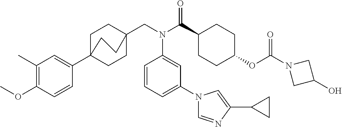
C1(C)=C(OC)C=CC(C23CCC(CN(C(C4CCC(OC(N5CC(O)C5)=O)CC4)=O)C4=CC(N5C=NC(C6CC6)=C5)=CC=C4)(CC2)CC3)=C1
